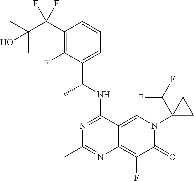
C1(C(C(C)(C)O)(F)F)=C(F)C(C(NC2=NC(C)=NC3=C(F)C(=O)N(C4(C(F)F)CC4)C=C23)C)=CC=C1
